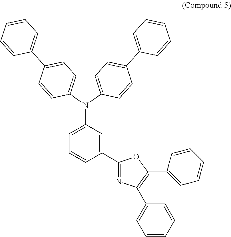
C12=C(N(C3=CC=CC(C4=NC(C5=CC=CC=C5)=C(C5=CC=CC=C5)O4)=C3)C3=C1C=C(C1=CC=CC=C1)C=C3)C=CC(C1=CC=CC=C1)=C2
